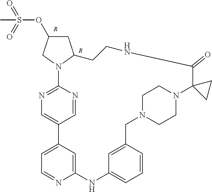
C1C(OS(=O)(=O)C)CN2C1CCNC(=O)C1(N3CCN(CC4=CC(=CC=C4)NC4=CC(=CC=N4)C4=CN=C2N=C4)CC3)CC1.[R].[R]
